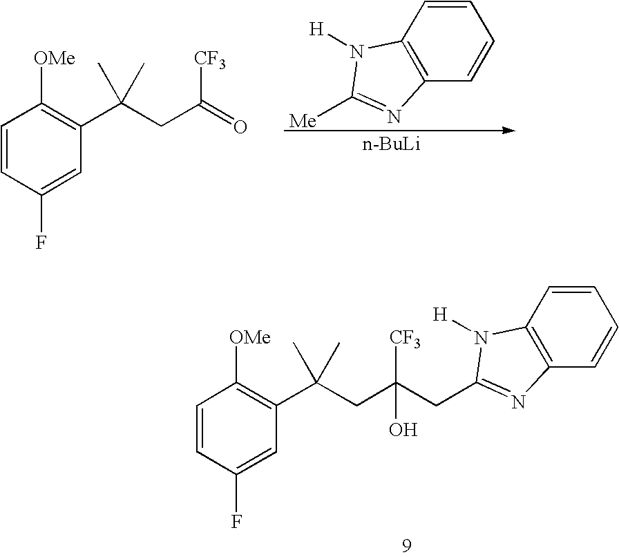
C(CC(CC1=NC2=C(C=CC=C2)N1[H])([CF3])O)(C1=C([OMe])C=CC(F)=C1)(C)C.C(CC(=O)[CF3])(C1=C([OMe])C=CC(F)=C1)(C)C.C1=CC2=C(C=C1)N=C([Me])N2[H].[n-BuLi]
